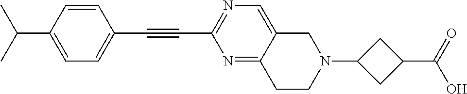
C1=C(C(C)C)C=CC(C#CC2=NC=C3C(=N2)CCN(C2CC(C(O)=O)C2)C3)=C1
